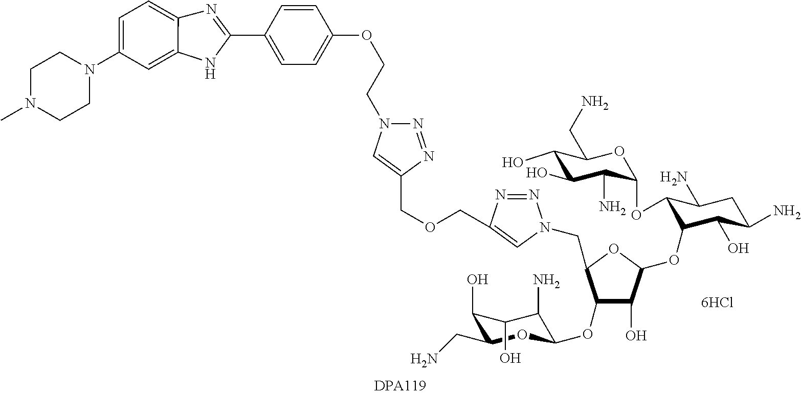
[6HCl].C(OC1=CC=C(C2=NC3=CC=C(N4CCN(C)CC4)C=C3N2)C=C1)CN1N=NC(COCC2=CN(CC3OC(OC4C(OC5C(N)C(O)C(O)C(CN)O5)C(N)CC(N)C4O)C(O)C3OC3C(N)C(O)C(O)C(CN)O3)N=N2)=C1
